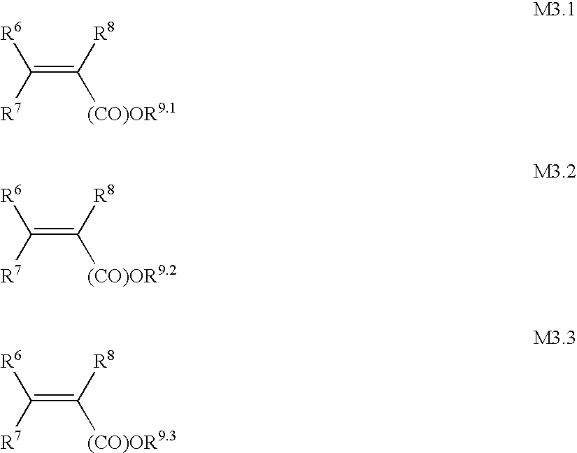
C(=C([R8])[(CO)OR9.1])([R7])[R6].C(=C([R8])[(CO)OR9.2])([R7])[R6].C(=C([R8])[(CO)OR9.3])([R7])[R6]
